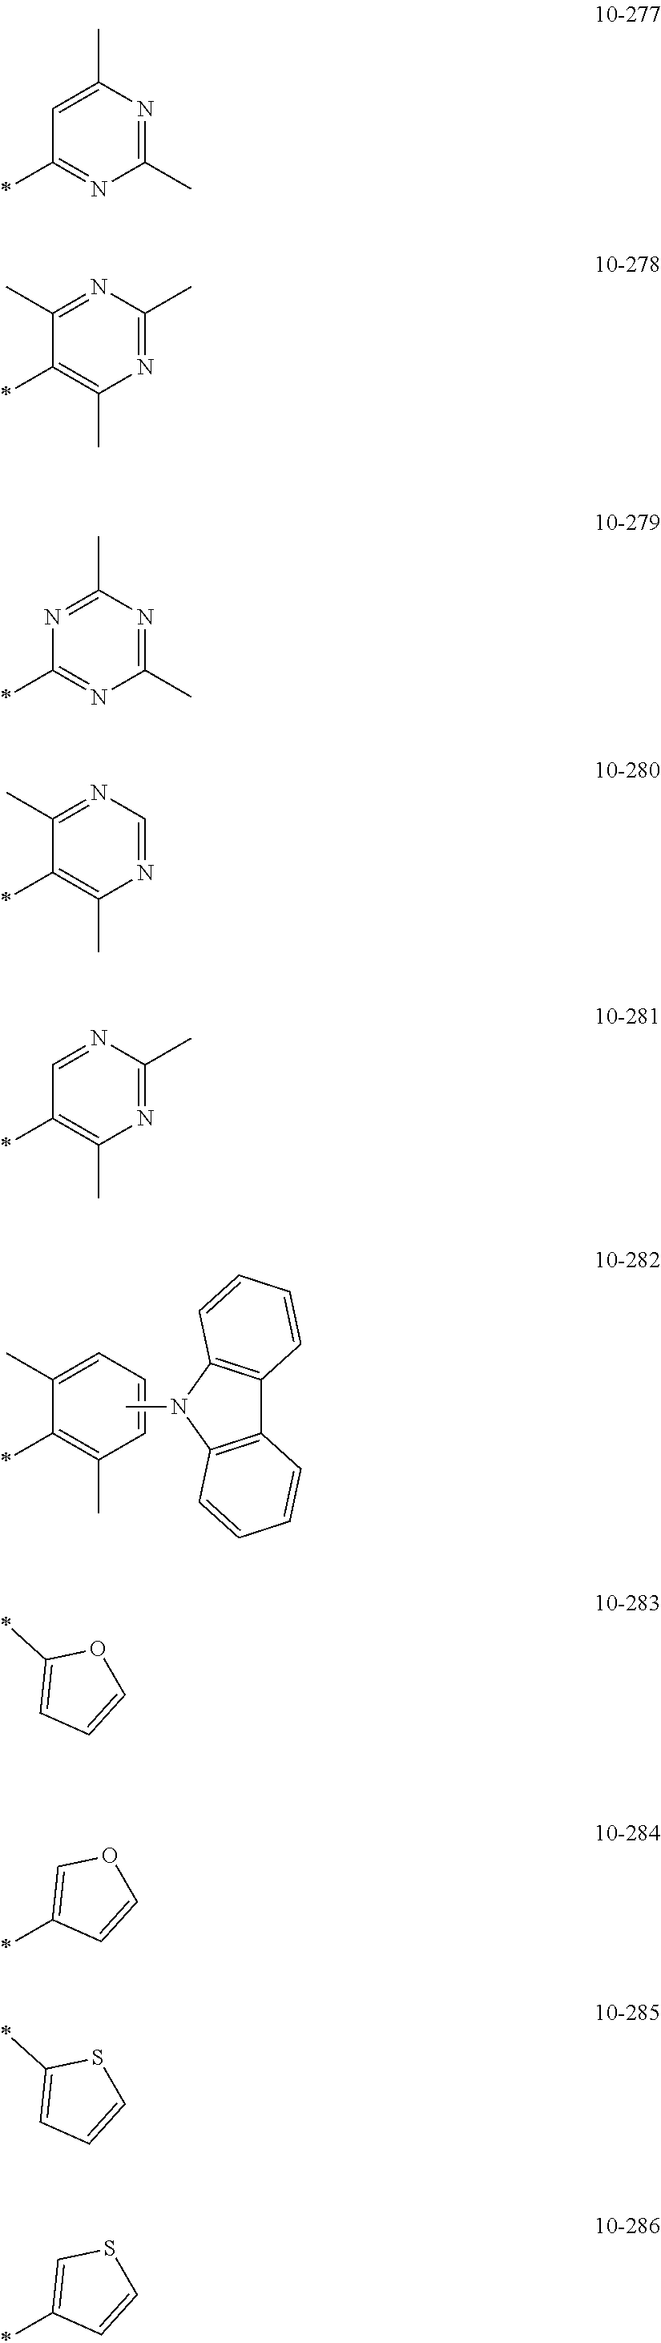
C1(C)=CC=CC(C)=C1*.CN1C2=C(C3=C1C=CC=C3)C=CC=C2.C1=C(C)N=C(C)N=C1*.C1(C)=NC(C)=NC(C)=C1*.N1=C(C)N=C(C)N=C1*.C1(C)=NC=NC(C)=C1*.C1=NC(C)=NC(C)=C1*.*C1=CC=CO1.C1=C(*)C=CO1.*C1=CC=CS1.C1=C(*)C=CS1
